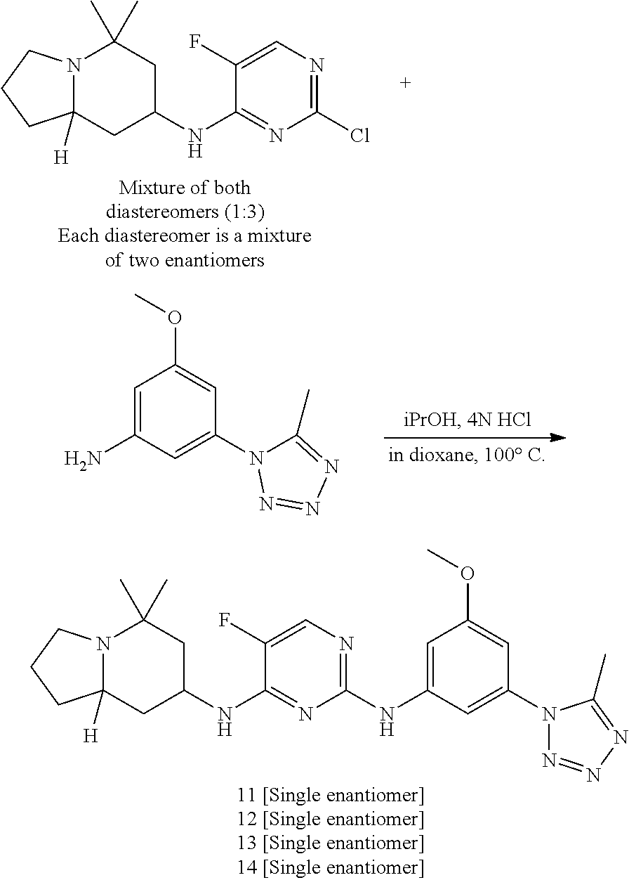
N12C([H])(CC(NC3=NC(Cl)=NC=C3F)CC1(C)C)CCC2.C1=C(N)C=C(N2C(C)=NN=N2)C=C1OC.N12C([H])(CC(NC3=NC(NC4=CC(OC)=CC(N5C(C)=NN=N5)=C4)=NC=C3F)CC1(C)C)CCC2
